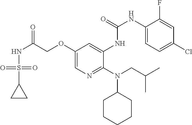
C1(OCC(NS(C2CC2)(=O)=O)=O)=CN=C(N(CC(C)C)C2CCCCC2)C(NC(NC2=CC=C(Cl)C=C2F)=O)=C1
